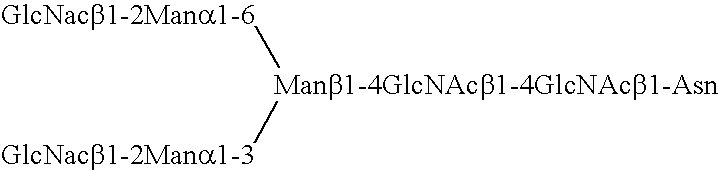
[Manb1-4GlcNAcb1-4GlcNAcb1-Asn]([GlcNacb1-2Mana1-3])[GlcNacb1-2Mana1-6]
